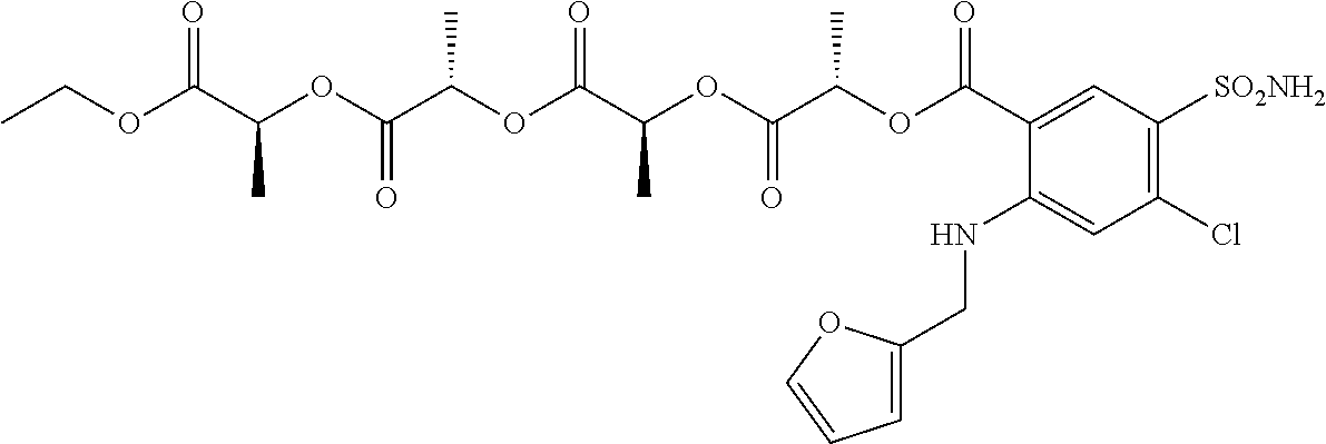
CCOC(C(OC(C(OC(C(OC(C(OC(C1=CC([SO2NH2])=C(Cl)C=C1NCC1=CC=CO1)=O)C)=O)C)=O)C)=O)C)=O
